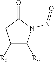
C1([R5])C([R6])N(N=O)C(=O)C1
